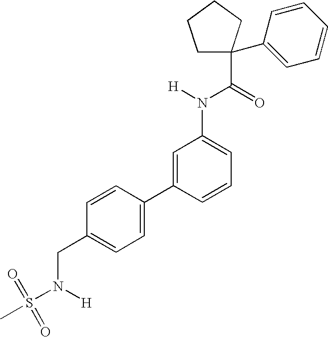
C1=C(N(C(C2(C3=CC=CC=C3)CCCC2)=O)[H])C=C(C2=CC=C(CN(S(C)(=O)=O)[H])C=C2)C=C1
